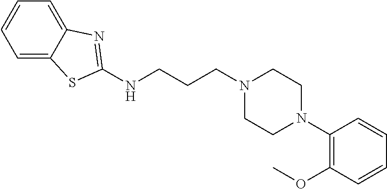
C(CCN1CCN(C2=C(OC)C=CC=C2)CC1)NC1=NC2=CC=CC=C2S1
